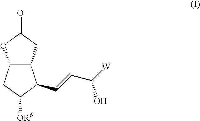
C12C(CC(=O)O1)C(C=CC([W])O)C([OR6])C2
